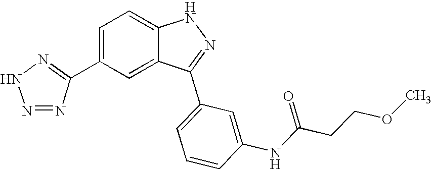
C1(C2=NNN=N2)=CC=C2C(=C1)C(C1=CC=CC(NC(CCOC)=O)=C1)=NN2
